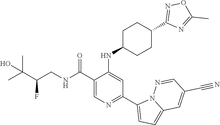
C1(C(NCC(C(C)(C)O)F)=O)=CN=C(C2=CC=C3N2N=CC(C#N)=C3)C=C1NC1CCC(C2=NOC(C)=N2)CC1
